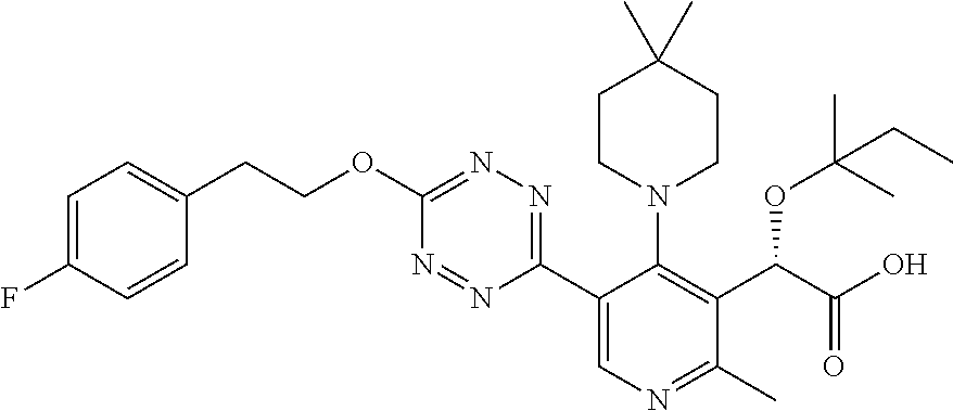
C1(OCCC2=CC=C(F)C=C2)=NN=C(C2=CN=C(C)C(C(C(O)=O)OC(C)(C)CC)=C2N2CCC(C)(C)CC2)N=N1
